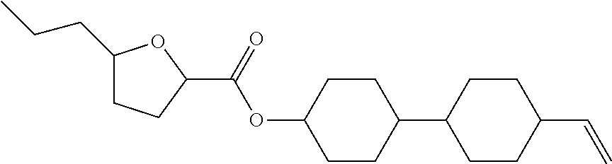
C1(CCC)CCC(C(OC2CCC(C3CCC(C=C)CC3)CC2)=O)O1
